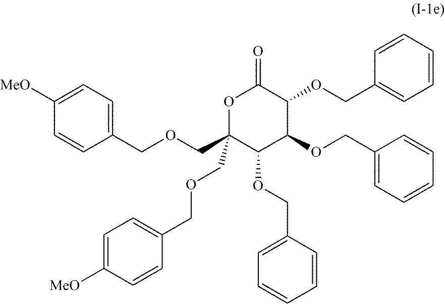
O1C(COCC2=CC=C([MeO])C=C2)(COCC2=CC=C([MeO])C=C2)C(OCC2=CC=CC=C2)C(OCC2=CC=CC=C2)C(OCC2=CC=CC=C2)C1=O
